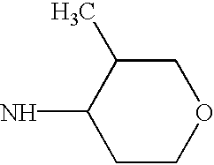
C1COCC(C)C1N
